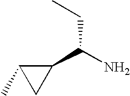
NC(C1C(C)C1)CC
